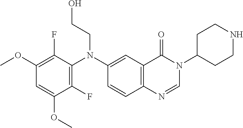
C(N(C1=C(F)C(OC)=CC(OC)=C1F)C1=CC2=C(C=C1)N=CN(C1CCNCC1)C2=O)CO
